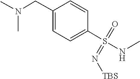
CN(C)CC1=CC=C(S(=O)(=N[TBS])NC)C=C1
